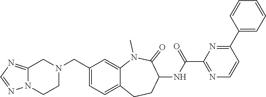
C1(CN2CCN3C(=NC=N3)C2)=CC=C2C(=C1)N(C)C(=O)C(NC(=O)C1=NC=CC(C3=CC=CC=C3)=N1)CC2
